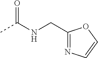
CC(NCC1=NC=CO1)=O
